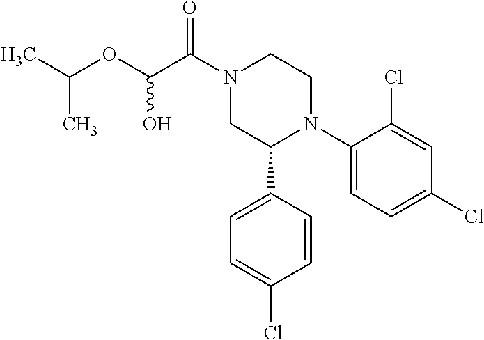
C(OC(C(N1CC(C2=CC=C(Cl)C=C2)N(C2=CC=C(Cl)C=C2Cl)CC1)=O)O)(C)C
